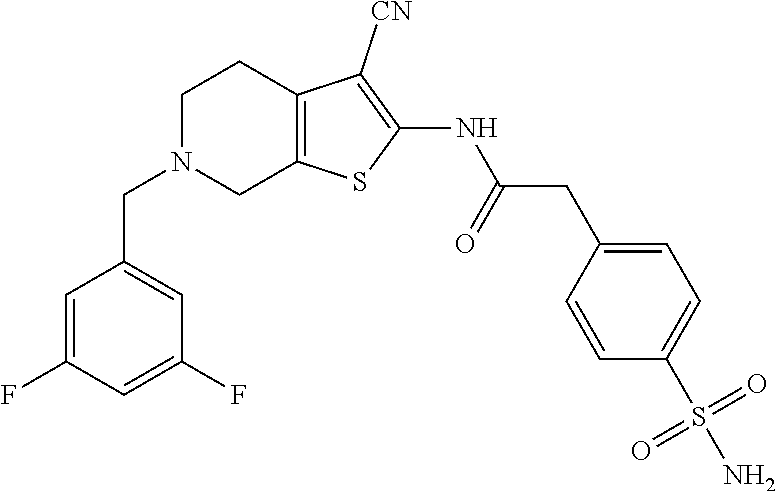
C1([CN])=C(NC(CC2=CC=C(S(N)(=O)=O)C=C2)=O)SC2=C1CCN(CC1=CC(F)=CC(F)=C1)C2
